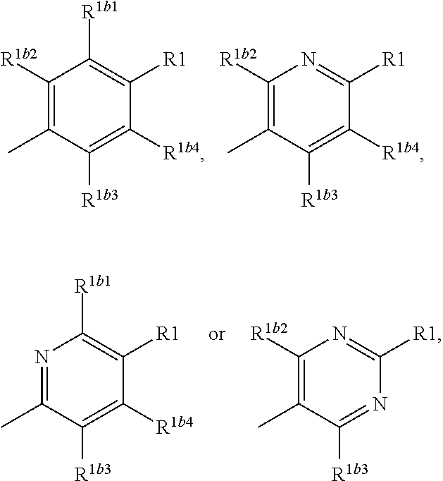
C1([R1b2])=C(C)C([R1b3])=C([R1b4])C([R1])=C1[R1b1].C1([R1b2])=C(C)C([R1b3])=C([R1b4])C([R1])=N1.N1=C(C)C([R1b3])=C([R1b4])C([R1])=C1[R1b1].C1([R1b2])=C(C)C([R1b3])=NC([R1])=N1
